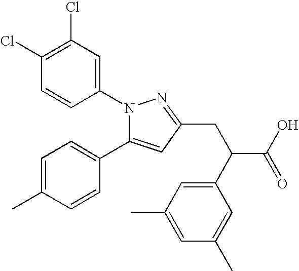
N1(C2=CC(Cl)=C(Cl)C=C2)C(C2=CC=C(C)C=C2)=CC(CC(C2=CC(C)=CC(C)=C2)C(=O)O)=N1
